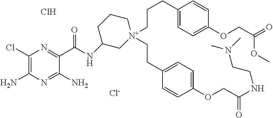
C1(Cl)=C(N)N=C(N)C(C(NC2C[N+](CCCC3=CC=C(OCC(=O)OC)C=C3)(CCC3=CC=C(OCC(NCCN(C)C)=O)C=C3)CCC2)=O)=N1.Cl.[Cl-]
